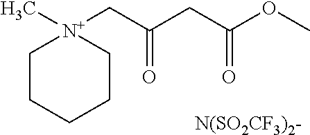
C1C[N+](C)(CC(CC(OC)=O)=O)CCC1.[N(SO2CF3)2-]
